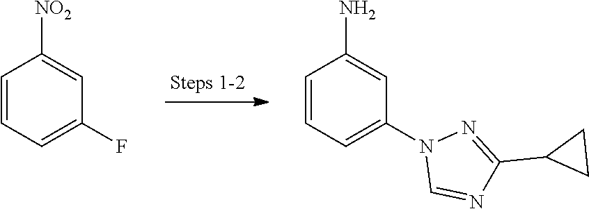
C1=CC=C(N2C=NC(C3CC3)=N2)C=C1N.C1=CC=C(F)C=C1[NO2]
